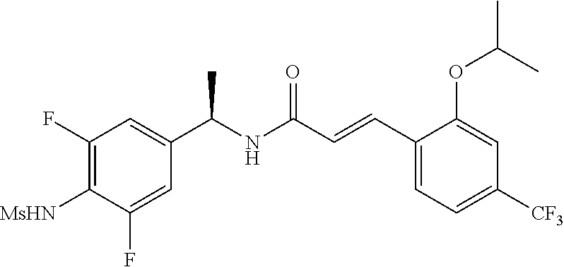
C1=C(F)C([MsHN])=C(F)C=C1C(NC(C=CC1=CC=C([CF3])C=C1OC(C)C)=O)C
